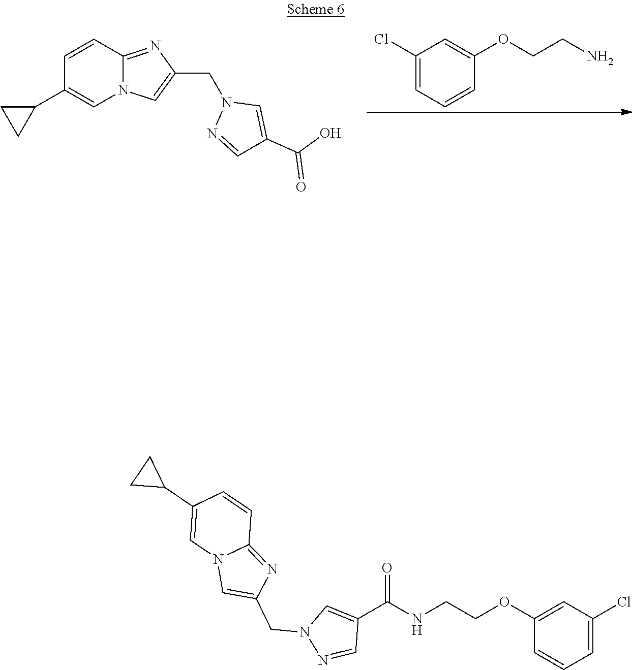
C1=CC2=NC(CN3N=CC(C(O)=O)=C3)=CN2C=C1C1CC1.C1(Cl)=CC=CC(OCCN)=C1.C1(C2CC2)=CN2C(=NC(CN3C=C(C(NCCOC4=CC(Cl)=CC=C4)=O)C=N3)=C2)C=C1
